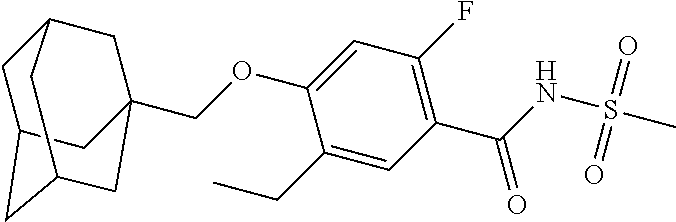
C(OC1=CC(F)=C(C(=O)NS(=O)(=O)C)C=C1CC)C12CC3CC(CC(C1)C3)C2
